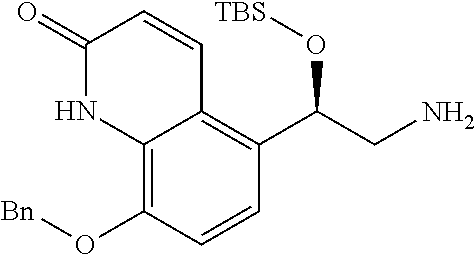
C12=C(O[Bn])C=CC(C(O[TBS])CN)=C1C=CC(=O)N2
